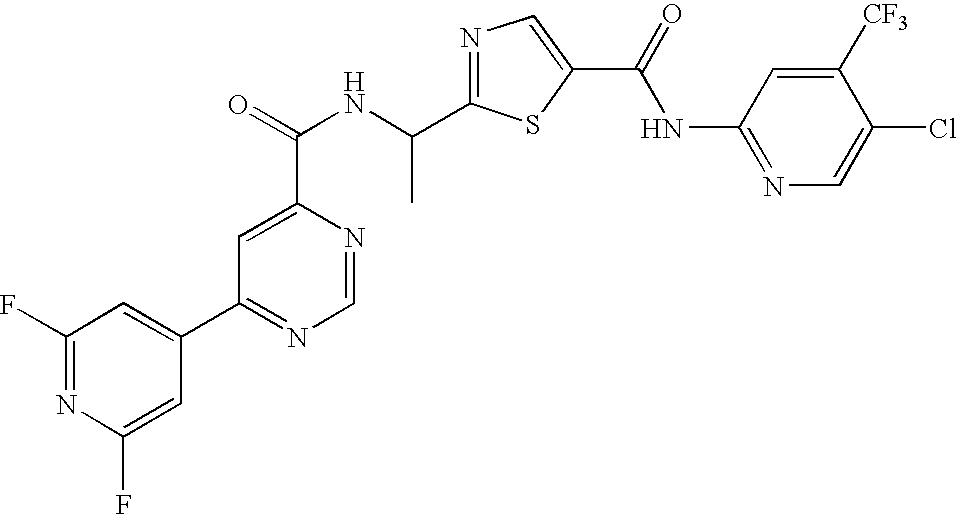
N1=C(C(NC(=O)C2=CC(C3=CC(F)=NC(F)=C3)=NC=N2)C)SC(C(=O)NC2=NC=C(Cl)C([CF3])=C2)=C1
